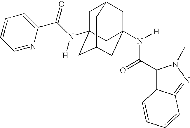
C1C2(N(C(C3=CC=CC=N3)=O)[H])CC3CC(N([H])C(C4=C5C(=NN4C)C=CC=C5)=O)(CC1C3)C2
